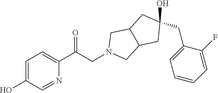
C1=C(O)C=NC(C(CN2CC3C(C2)CC(O)(CC2=CC=CC=C2F)C3)=O)=C1
